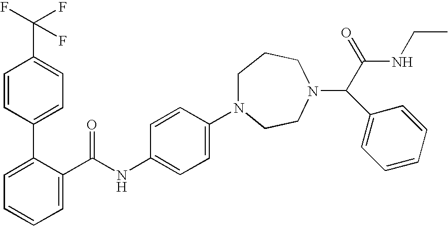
N1(C2=CC=C(NC(C3=CC=CC=C3C3=CC=C(C(F)(F)F)C=C3)=O)C=C2)CCCN(C(C(NCC)=O)C2=CC=CC=C2)CC1
